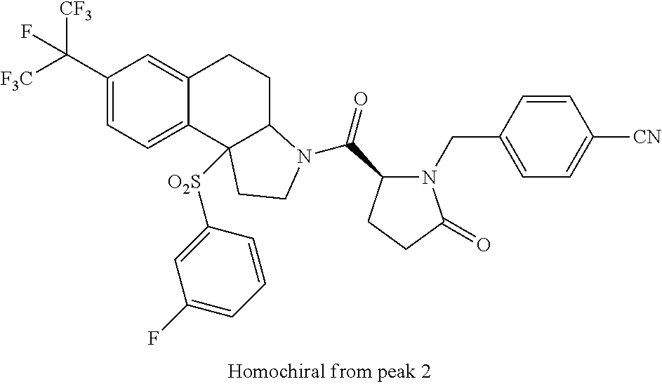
[F3C]C(C1=CC=C2C(=C1)CCC1C2([O2S]C2=CC(F)=CC=C2)CCN1C(C1N(CC2=CC=C([CN])C=C2)C(=O)CC1)=O)([CF3])F
